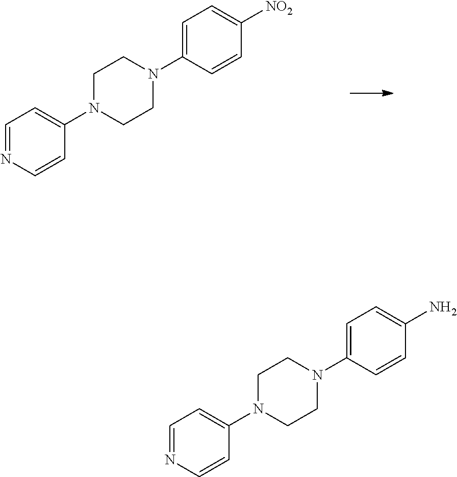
C1=NC=CC(N2CCN(C3=CC=C([NO2])C=C3)CC2)=C1.C1=NC=CC(N2CCN(C3=CC=C(N)C=C3)CC2)=C1
